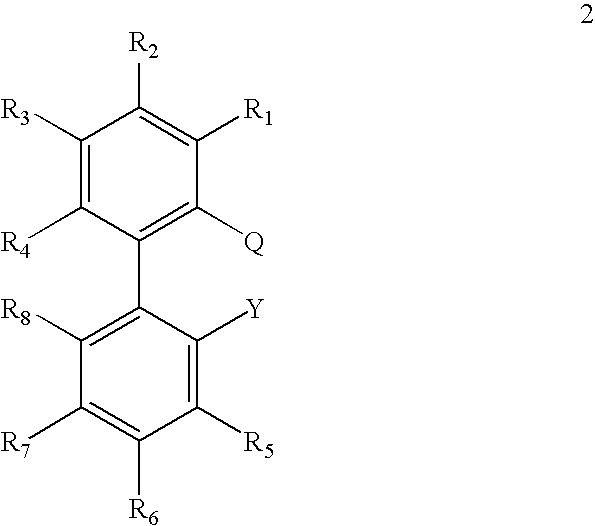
C1([R3])=C([R4])C(C2=C([R8])C([R7])=C([R6])C([R5])=C2[Y])=C([Q])C([R1])=C1[R2]
